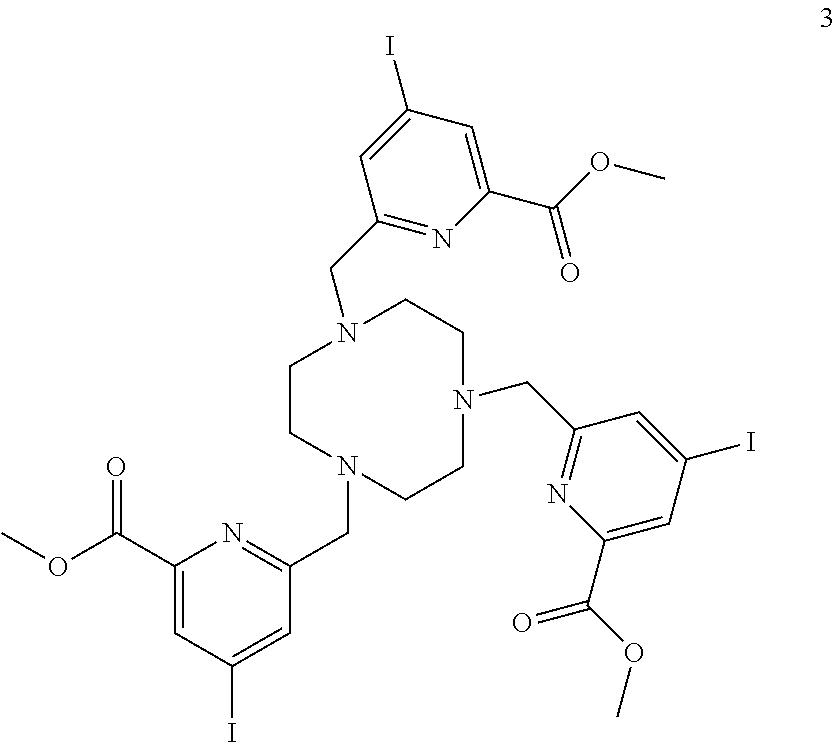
C1CN(CC2=NC(C(OC)=O)=CC(I)=C2)CCN(CC2=NC(C(OC)=O)=CC(I)=C2)CCN1CC1=NC(C(OC)=O)=CC(I)=C1
